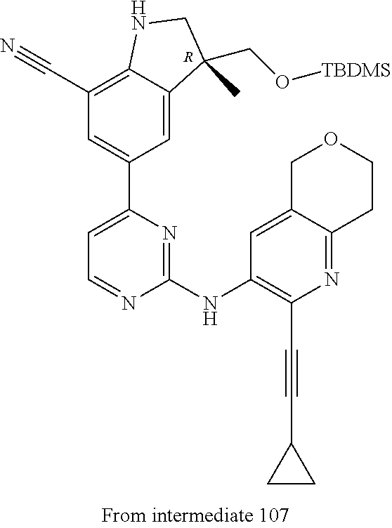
[R].C1(C#N)=C2C(=CC(C3=CC=NC(NC4=C(C#CC5CC5)N=C5C(=C4)COCC5)=N3)=C1)C(CO[TBDMS])(C)CN2
